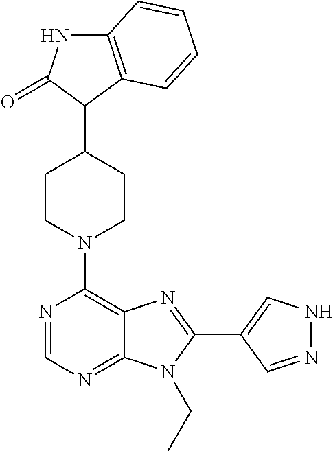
C1CN(C2=C3C(=NC=N2)N(CC)C(C2=CNN=C2)=N3)CCC1C1C2=C(NC1=O)C=CC=C2
